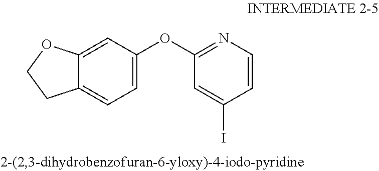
C1=C(I)C=CN=C1OC1=CC=C2C(=C1)OCC2
